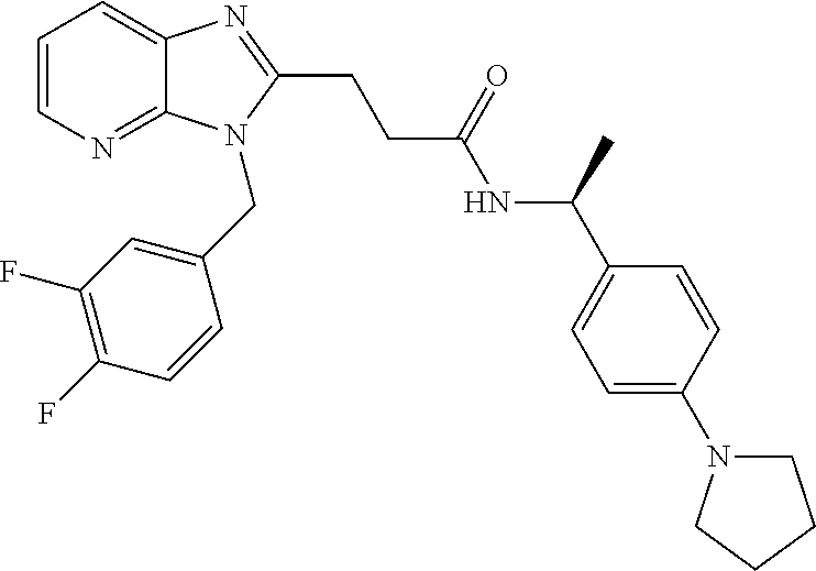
C1=CN=C2C(=C1)N=C(CCC(NC(C1=CC=C(N3CCCC3)C=C1)C)=O)N2CC1=CC(F)=C(F)C=C1
